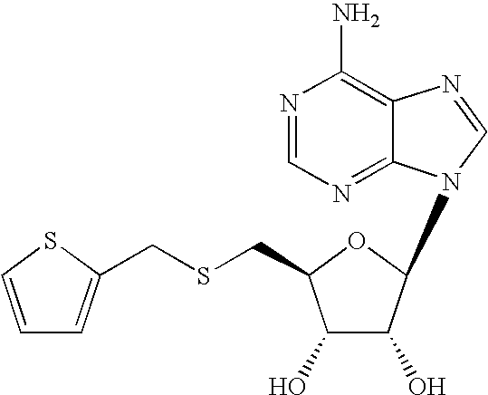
N1=CN=C2C(=C1N)N=CN2C1C(O)C(O)C(CSCC2=CC=CS2)O1
